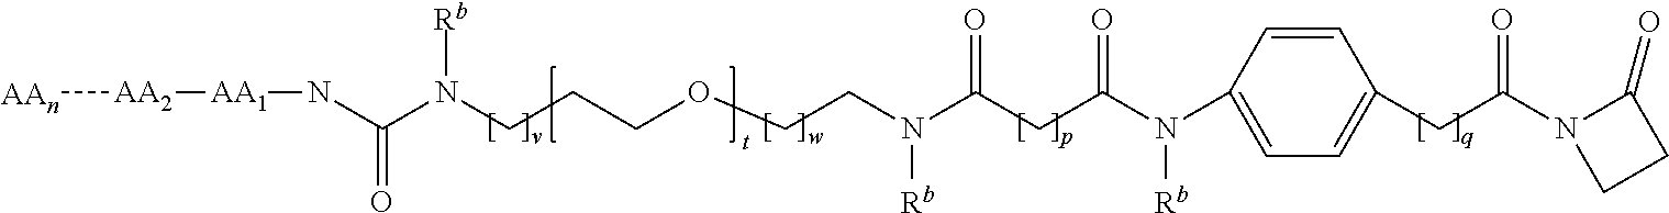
C(N(CCCOCCN(C(CC(N(C1=CC=C(CC(N2CCC2=O)=O)C=C1)[Rb])=O)=O)[Rb])[Rb])(=O)N[AA1][AA2][AAn]
